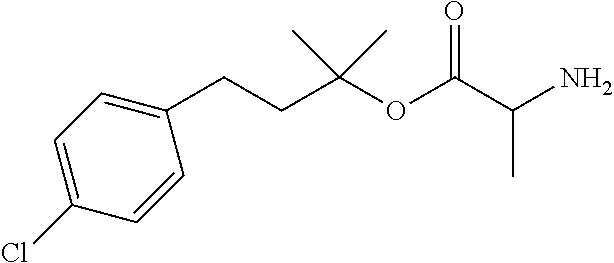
C(C1=CC=C(Cl)C=C1)CC(OC(C(N)C)=O)(C)C
